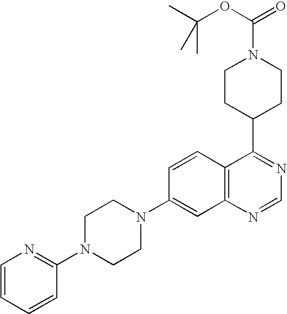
C12=C(N=CN=C1C1CCN(C(OC(C)(C)C)=O)CC1)C=C(N1CCN(C3=NC=CC=C3)CC1)C=C2
